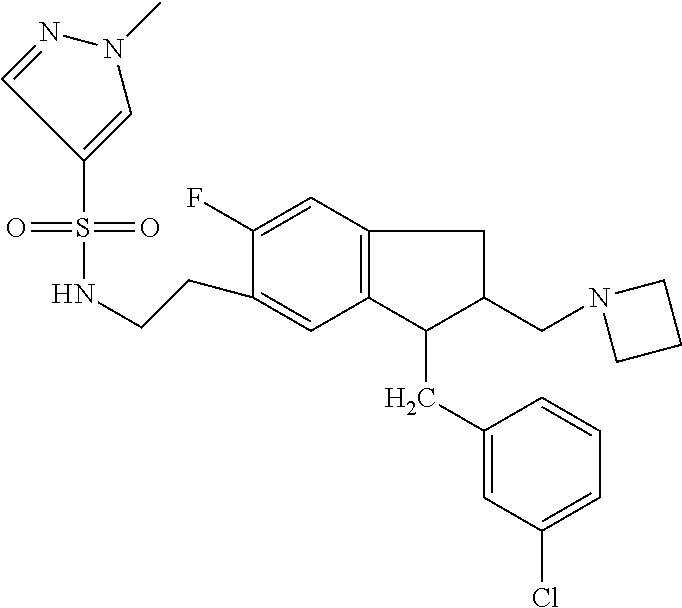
S(=O)(=O)(C1=CN(C)N=C1)NCCC1=CC2=C(C=C1F)CC(CN1CCC1)C2CC1=CC(Cl)=CC=C1
